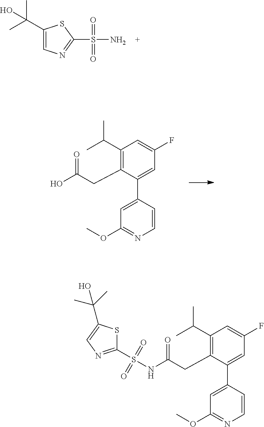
C1(C(C)(C)O)=CN=C(S(N)(=O)=O)S1.C1(C(C)C)=C(CC(O)=O)C(C2=CC(OC)=NC=C2)=CC(F)=C1.C1(S(NC(CC2=C(C(C)C)C=C(F)C=C2C2=CC(OC)=NC=C2)=O)(=O)=O)=NC=C(C(C)(C)O)S1
